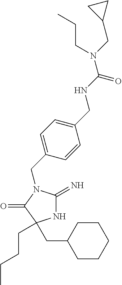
N1C(=N)N(CC2=CC=C(CNC(N(CC3CC3)CCC)=O)C=C2)C(=O)C1(CCCC)CC1CCCCC1
